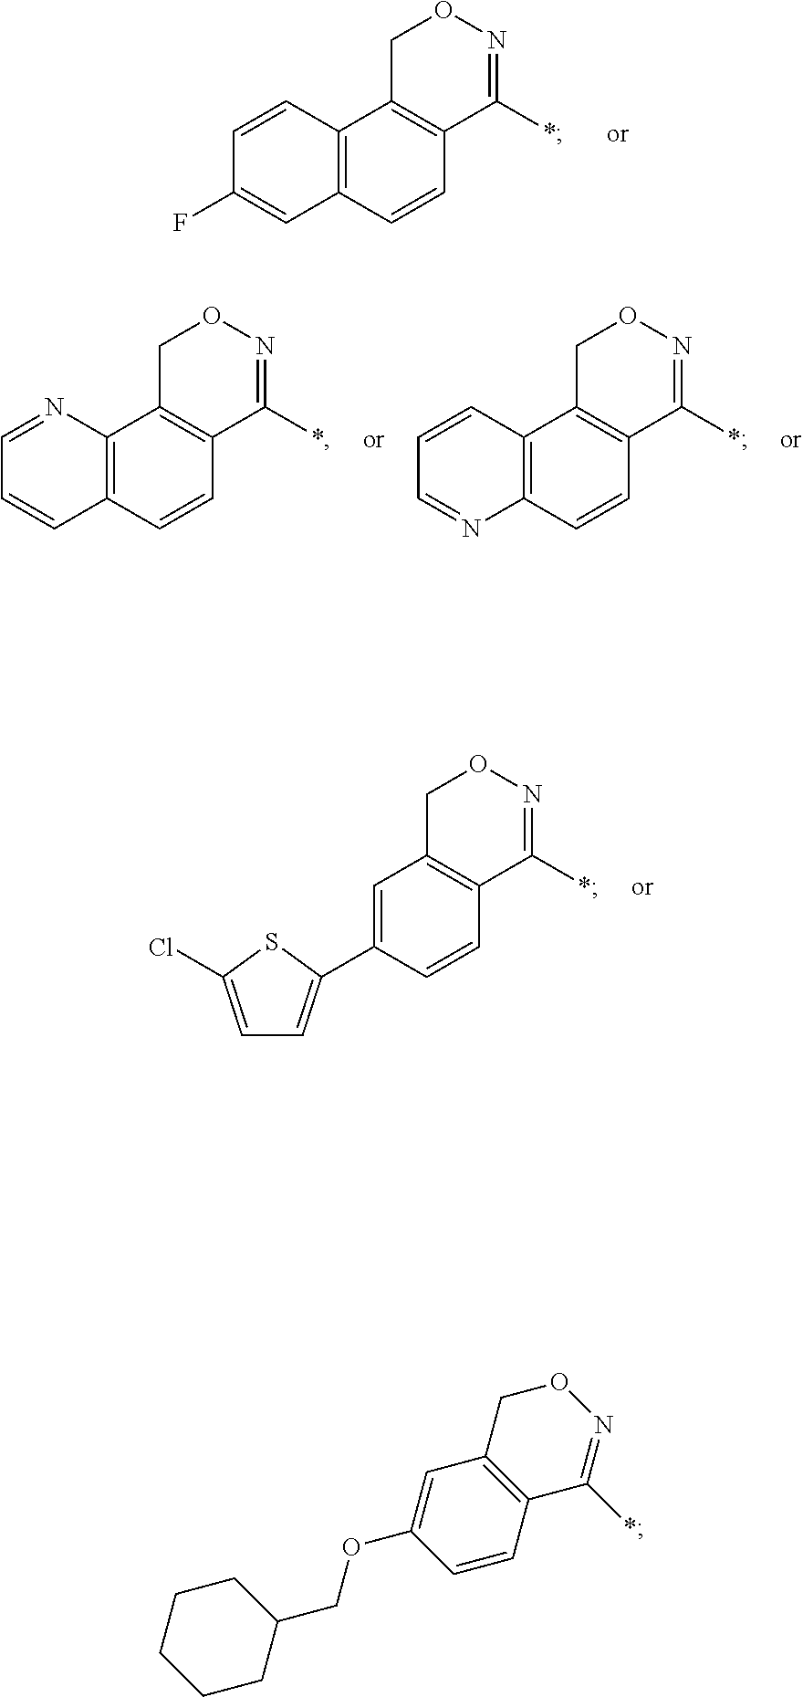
C12=C(C3=C(C=C1)C(*)=NOC3)C=CC(F)=C2.C12=C(C3=C(C=C1)C(*)=NOC3)N=CC=C2.C12=C(C3=C(C=C1)C(*)=NOC3)C=CC=N2.C1(C2=CC=C(Cl)S2)=CC2=C(C=C1)C(*)=NOC2.C1CC(COC2=CC3=C(C=C2)C(*)=NOC3)CCC1
